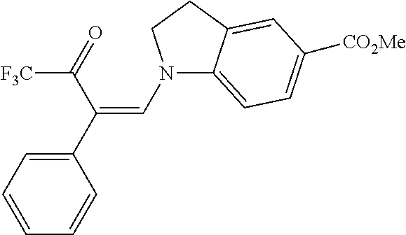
N1(C=C(C2=CC=CC=C2)C(=O)[F3C])C2=CC=C([CO2Me])C=C2CC1
